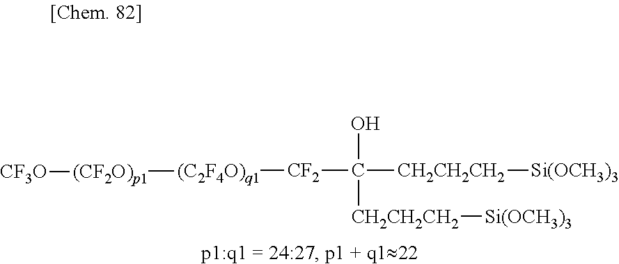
[CF2](C([CH2CH2CH2][Si(OCH3)3])(O)[CH2CH2CH2][Si(OCH3)3])[(C2F4O)q1][(CF2O)p1][CF3O]
